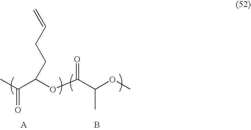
CC(=O)C(OC(C(OC)C)=O)CCC=C.B
